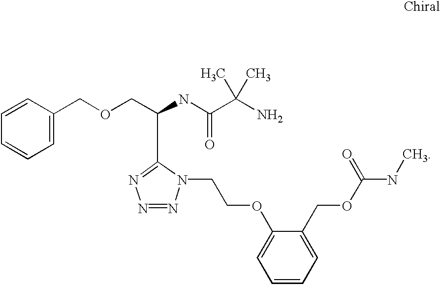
C(OCC(C1=NN=NN1CCOC1=CC=CC=C1COC(NC)=O)NC(C(N)(C)C)=O)C1=CC=CC=C1
